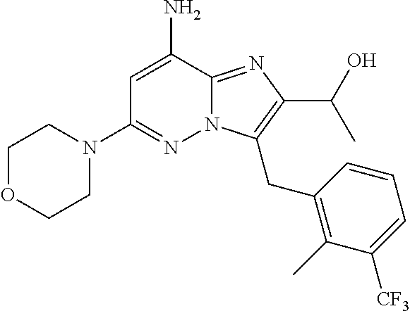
N12C(=NC(C(O)C)=C1CC1=C(C)C([CF3])=CC=C1)C(N)=CC(N1CCOCC1)=N2
